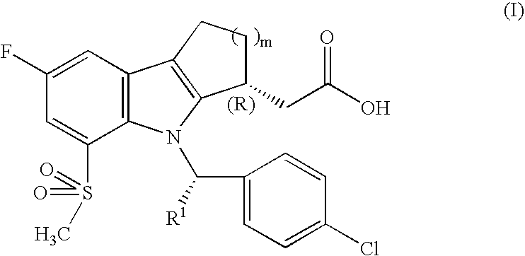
C1(F)=CC2=C(C(S(=O)(C)=O)=C1)N(C(C1=CC=C(Cl)C=C1)[R1])C1=C2CCC1CC(O)=O
